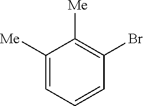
C1([Me])=CC=CC(Br)=C1[Me]
